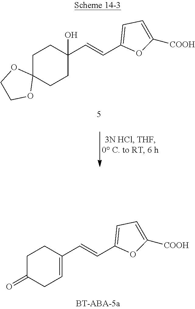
C1C2(CCC(C=CC3=CC=C([COOH])O3)(O)C1)OCCO2.C1C(=O)CC=C(C=CC2=CC=C([COOH])O2)C1
